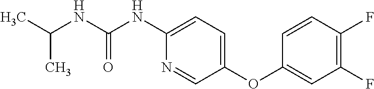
N(C(=O)NC1=CC=C(OC2=CC(F)=C(F)C=C2)C=N1)C(C)C
